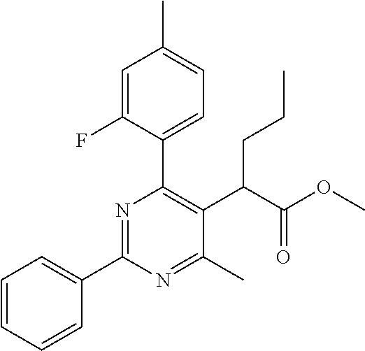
C1=CC=CC(C2=NC(C3=CC=C(C)C=C3F)=C(C(C(OC)=O)CCC)C(C)=N2)=C1
